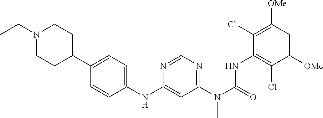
C1([OMe])=CC([OMe])=C(Cl)C(NC(N(C2=NC=NC(NC3=CC=C(C4CCN(CC)CC4)C=C3)=C2)C)=O)=C1Cl
